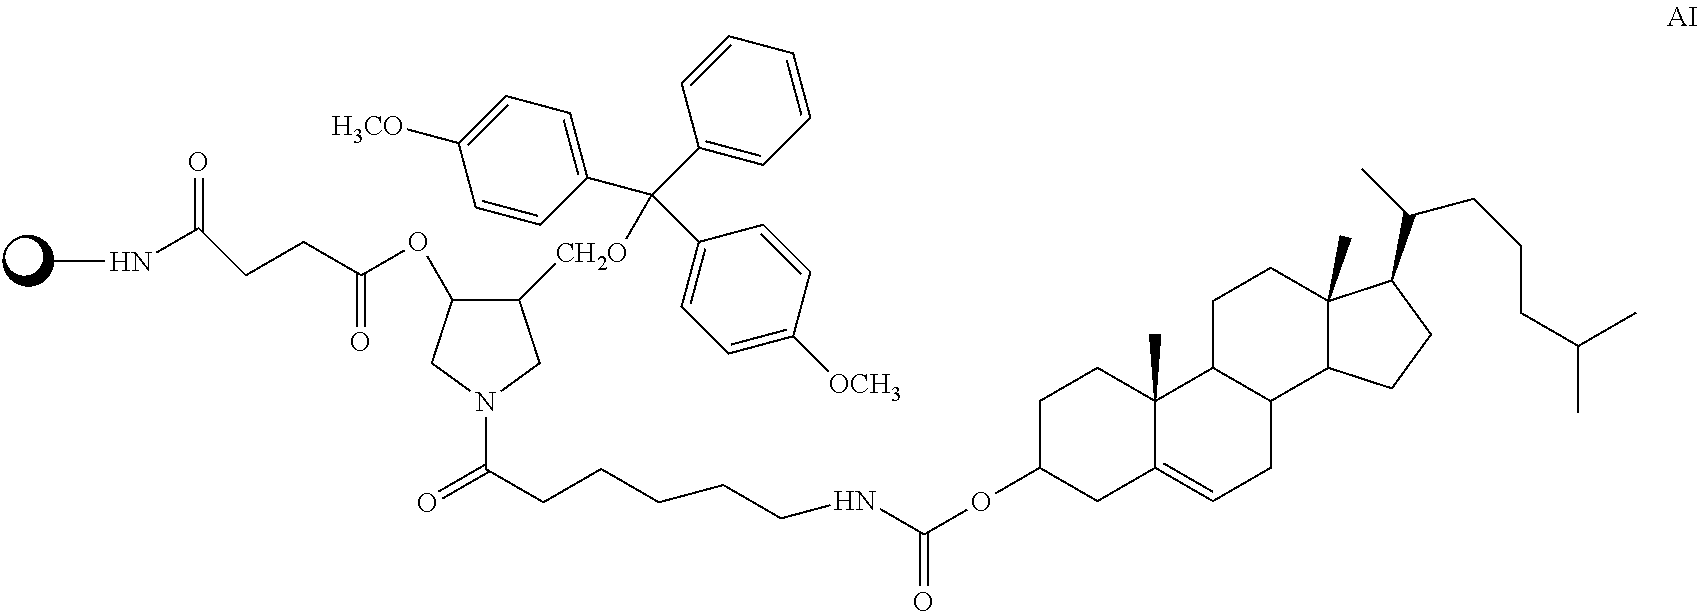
N1(C(CCCCCNC(OC2CC3=CCC4C(C3(C)CC2)CCC2(C)C4CCC2C(CCCC(C)C)C)=O)=O)CC([CH2O]C(C2=CC=C([H3CO])C=C2)(C2=CC=CC=C2)C2=CC=C([OCH3])C=C2)C(OC(=O)CCC(=O)NC)C1
